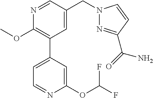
C1(OC)=C(C2=CC=NC(OC(F)F)=C2)C=C(CN2N=C(C(=O)N)C=C2)C=N1
